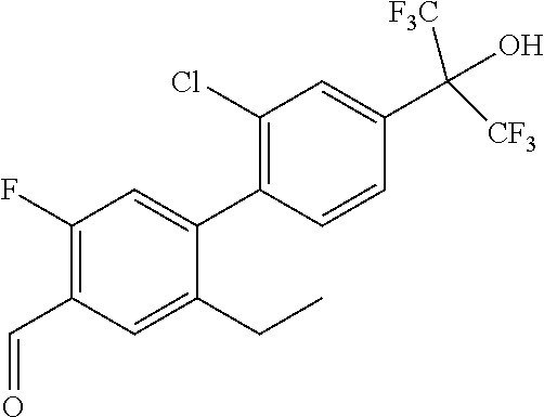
C1=C(CC)C(C2=C(Cl)C=C(C(O)([F3C])[CF3])C=C2)=CC(F)=C1C=O
